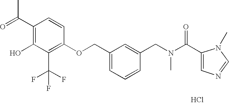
C1(C(C)=O)=C(O)C(C(F)(F)F)=C(OCC2=CC=CC(CN(C(C3=CN=CN3C)=O)C)=C2)C=C1.Cl
